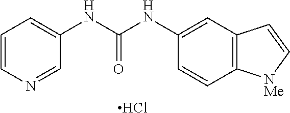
C1=CN=CC(NC(=O)NC2=CC3=C(C=C2)[NMe]C=C3)=C1.Cl
